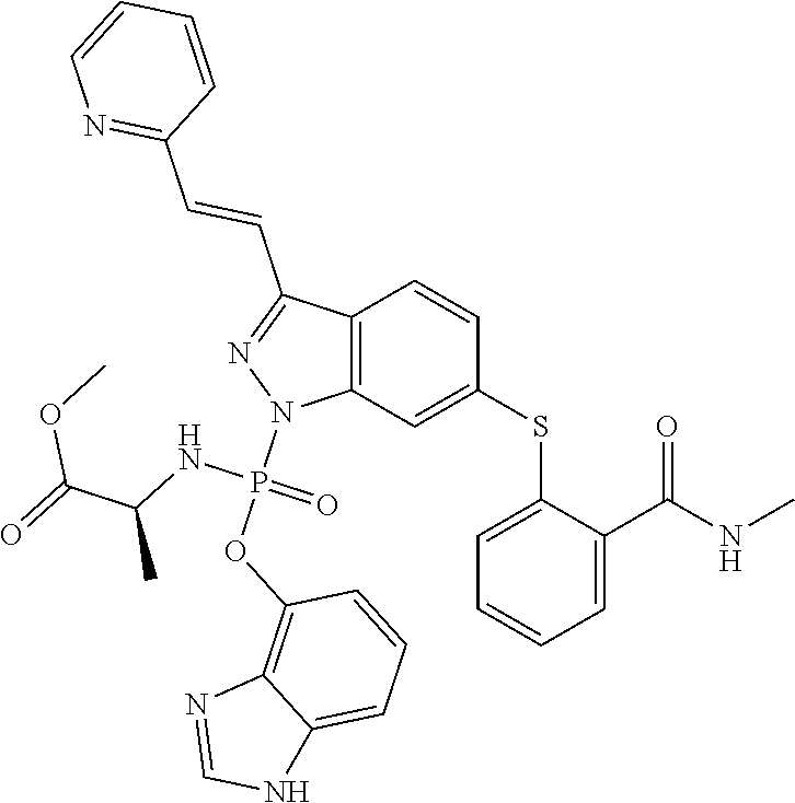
C1(SC2=CC3=C(C=C2)C(C=CC2=NC=CC=C2)=NN3P(OC2=C3C(=CC=C2)NC=N3)(NC(C)C(=O)OC)=O)=CC=CC=C1C(NC)=O
